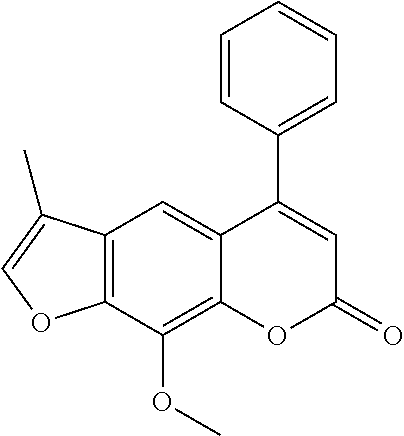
C12=C(C(OC)=C3C(=C1)C(C1=CC=CC=C1)=CC(=O)O3)OC=C2C
